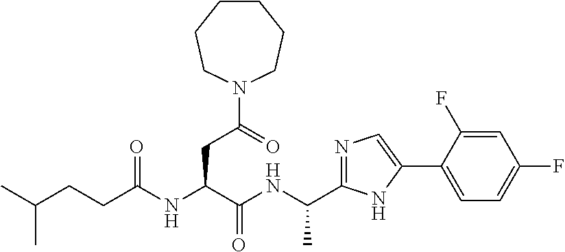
C(CCC(NC(C(NC(C)C1=NC=C(C2=CC=C(F)C=C2F)N1)=O)CC(=O)N1CCCCCC1)=O)(C)C
